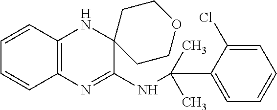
C1=CC2=C(C=C1)N=C(NC(C)(C)C1=CC=CC=C1Cl)C1(N2)CCOCC1
